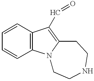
C1=CC2=C(C=C1)C(C=O)=C1N2CCNCC1
